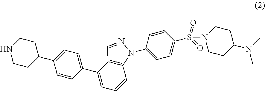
N1CCC(C2=CC=C(C3=CC=CC4=C3C=NN4C3=CC=C(S(=O)(=O)N4CCC(N(C)C)CC4)C=C3)C=C2)CC1
